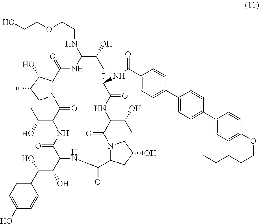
C(C1C(=O)N2C(C(O)C(C)C2)C(=O)NC(NCCOCCO)C(O)CC(NC(=O)C2=CC=C(C3=CC=C(C4=CC=C(OCCCCC)C=C4)C=C3)C=C2)C(=O)NC(C(O)C)C(=O)N2C(CC(O)C2)C(=O)NC(C(C(O)C2=CC=C(O)C=C2)O)C(=O)N1)(C)O
